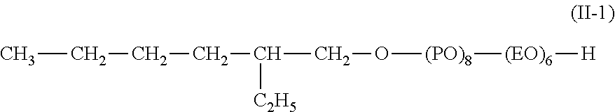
CCCCC(CO[(PO)8][(EO)6][H])[C2H5]
